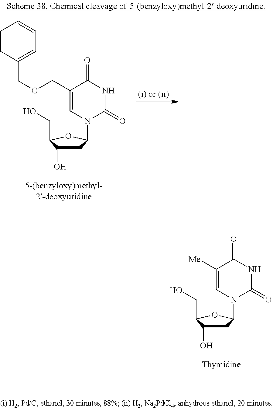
C1C(O)C(CO)OC1N1C(=O)NC(=O)C(COCC2=CC=CC=C2)=C1.C1C(O)C(CO)OC1N1C(=O)NC(=O)C([Me])=C1
